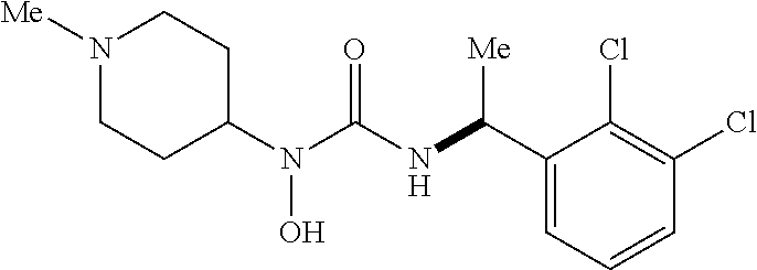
N1([Me])CCC(N(C(NC(C2=CC=CC(Cl)=C2Cl)[Me])=O)O)CC1
